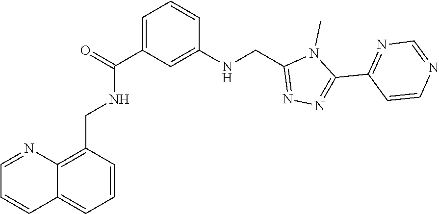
N1=C(C2=NN=C(CNC3=CC(C(=O)NCC4=C5C(=CC=C4)C=CC=N5)=CC=C3)N2C)C=CN=C1
